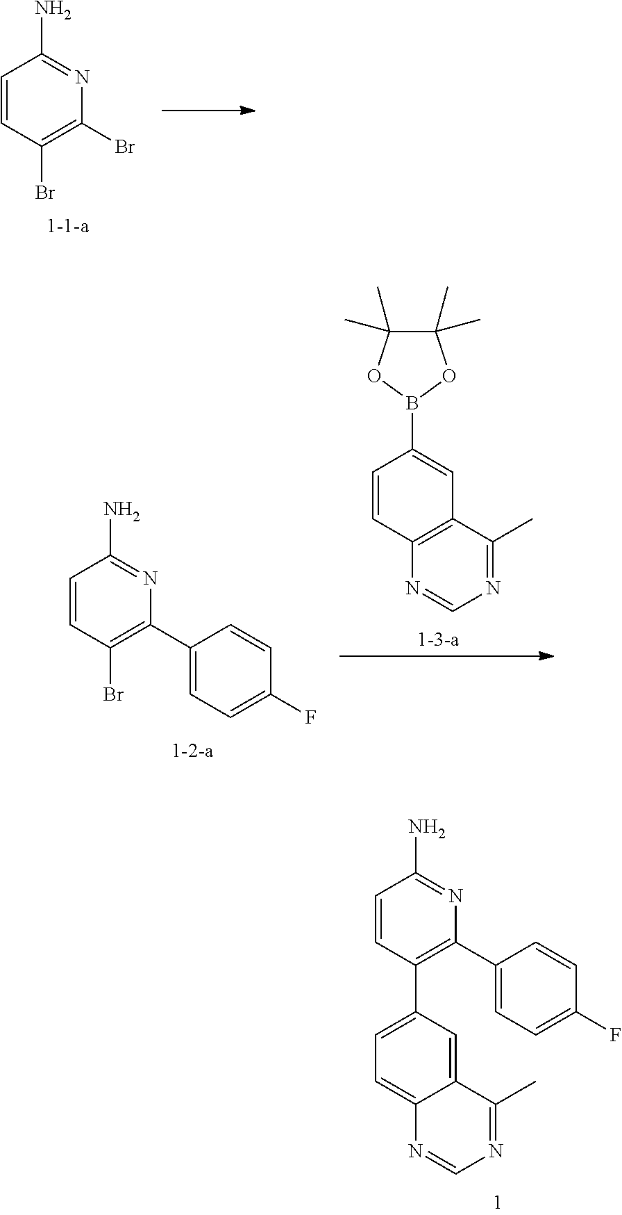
C1=CC2=C(C=C1B1OC(C)(C)C(C)(C)O1)C(C)=NC=N2.C1=CC(Br)=C(C2=CC=C(F)C=C2)N=C1N.C1=CC(C2=CC=C3C(=C2)C(C)=NC=N3)=C(C2=CC=C(F)C=C2)N=C1N.C1=CC(Br)=C(Br)N=C1N
